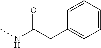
C1=CC=C(CC(NC)=O)C=C1
